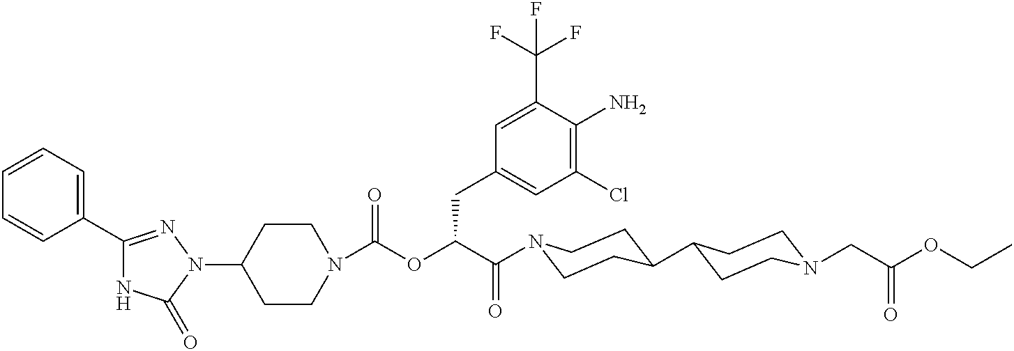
N1(C2CCN(C(=O)OC(C(=O)N3CCC(C4CCN(CC(OCC)=O)CC4)CC3)CC3=CC(Cl)=C(N)C(C(F)(F)F)=C3)CC2)N=C(C2=CC=CC=C2)NC1=O
